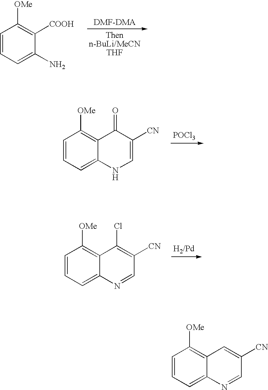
C1=CC=C(N)C([COOH])=C1[OMe].C1=CC=C2C(=C1[OMe])C(=O)C([CN])=CN2.[POCl3].C1=CC=C2C(=C1[OMe])C(Cl)=C([CN])C=N2.[H2/Pd].C1=CC=C2C(=C1[OMe])C=C([CN])C=N2
